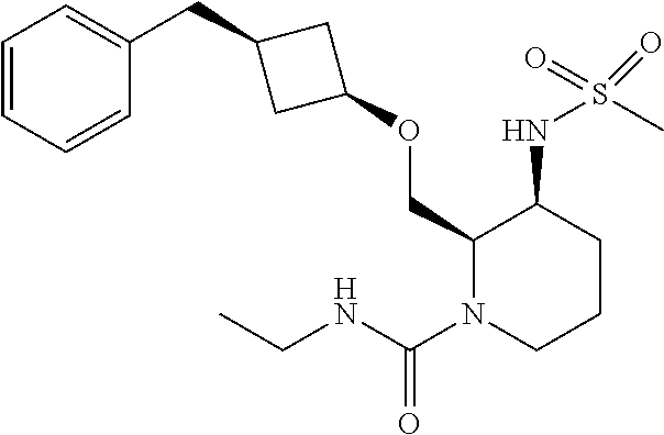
C1(COC2CC(CC3=CC=CC=C3)C2)N(C(NCC)=O)CCCC1NS(C)(=O)=O
